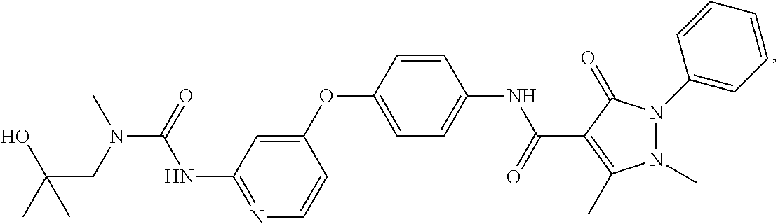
N1=C(NC(=O)N(C)CC(C)(O)C)C=C(OC2=CC=C(NC(=O)C3=C(C)N(C)N(C4=CC=CC=C4)C3=O)C=C2)C=C1
